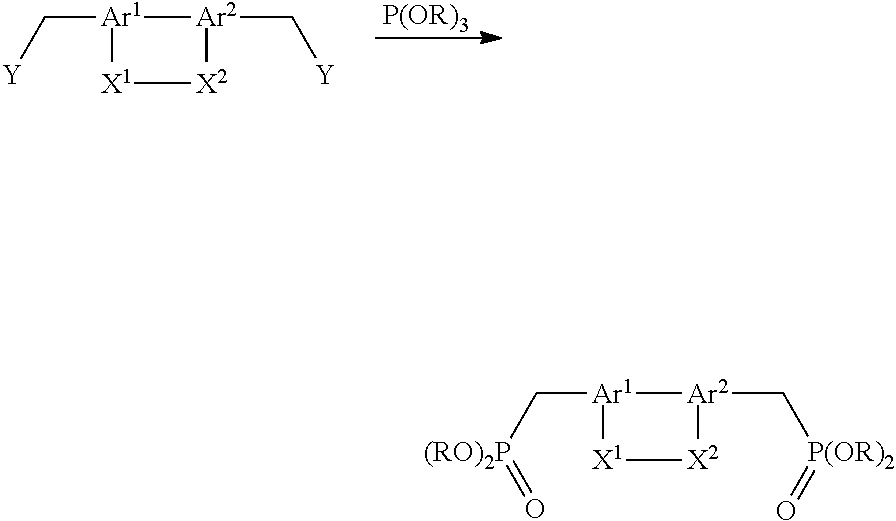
C([Ar1]1[X1][X2][Ar2]1C[P(OR)2]=O)[(RO)2P]=O.C([Ar1]1[X1][X2][Ar2]1C[Y])[Y].[P(OR)3]
